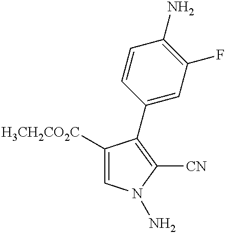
C1([H3CH2CO2C])=CN(N)C([CN])=C1C1=CC(F)=C(N)C=C1
